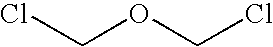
ClCOCCl
